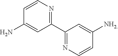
C1=CN=C(C2=NC=CC([NH2])=C2)C=C1N
